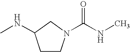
C1C(NC)CCN1C(NC)=O
